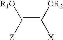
C(=C([OR2])[X])([Z])[R1O]
